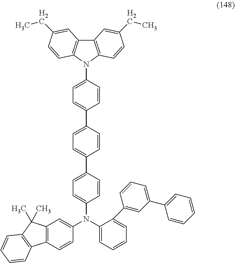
C1=C(C2=CC=C(C3=CC=C(N4C5=C(C6=C4C=CC(CC)=C6)C=C(CC)C=C5)C=C3)C=C2)C=CC(N(C2=CC=CC=C2C2=CC(C3=CC=CC=C3)=CC=C2)C2=CC3=C(C=C2)C2=C(C=CC=C2)C3(C)C)=C1
